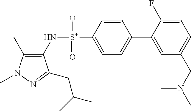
C1(C)=C(N[S+](C2=CC=C(C3=CC(CN(C)C)=CC=C3F)C=C2)([O-])=O)C(CC(C)C)=NN1C
